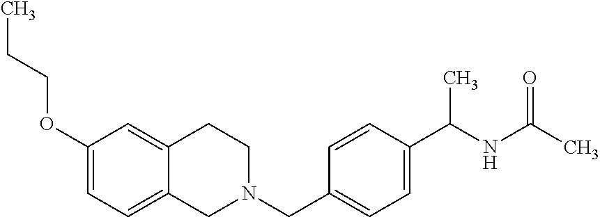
C1(OCCC)=CC=C2C(=C1)CCN(CC1=CC=C(C(NC(C)=O)C)C=C1)C2
